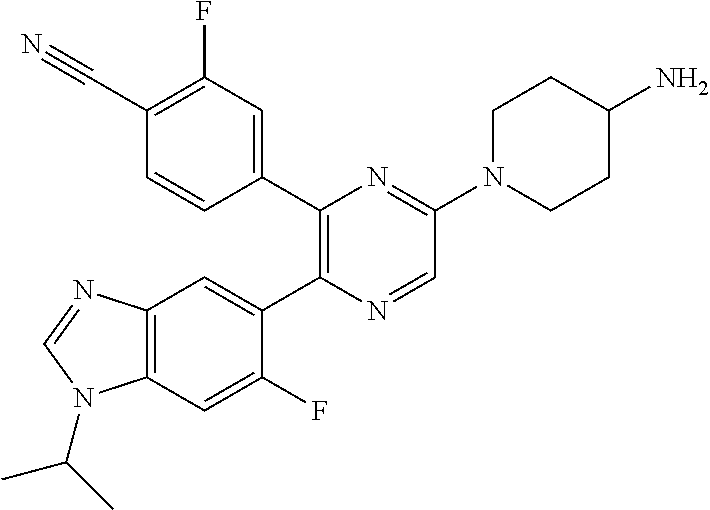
C12=C(C=C(F)C(C3=C(C4=CC(F)=C(C#N)C=C4)N=C(N4CCC(N)CC4)C=N3)=C1)N(C(C)C)C=N2
